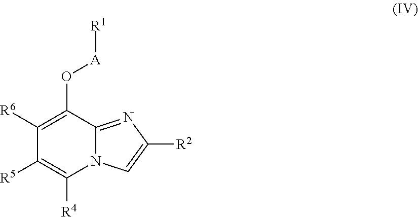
C12=NC([R2])=CN1C([R4])=C([R5])C([R6])=C2O[A][R1]
